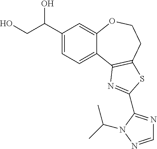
C1(C(CO)O)=CC=C2C(=C1)OCCC1=C2N=C(C2=NC=NN2C(C)C)S1
